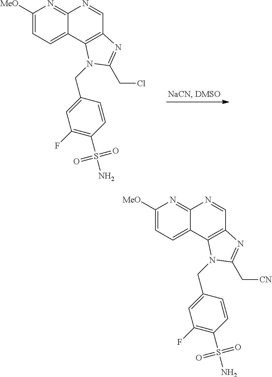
C1([MeO])=CC=C2C(=N1)N=CC1=C2N(CC2=CC(F)=C(S(N)(=O)=O)C=C2)C(CCl)=N1.C1([MeO])=CC=C2C(=N1)N=CC1=C2N(CC2=CC(F)=C(S(N)(=O)=O)C=C2)C(C[CN])=N1
